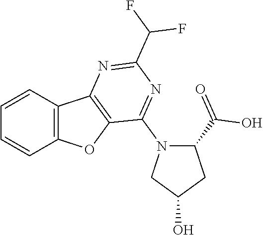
C1=CC2=C(C=C1)OC1=C2N=C(C(F)F)N=C1N1CC(O)CC1C(=O)O
